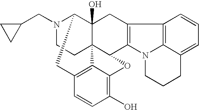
N1(CC2CC2)CCC23C4(O)C1CC1=C2C(=C(O)C=C1)OC3C1=C(C4)C2=C3N1CCCC3=CC=C2
